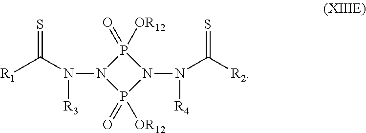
S=C(N(N1P(=O)([OR12])N(N([R4])C([R2])=S)P1(=O)[OR12])[R3])[R1]
